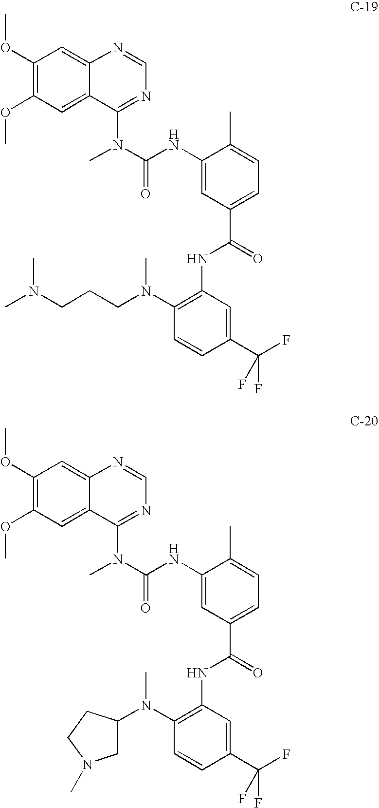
N1=CN=C(N(C)C(=O)NC2=CC(C(NC3=C(N(CCCN(C)C)C)C=CC(C(F)(F)F)=C3)=O)=CC=C2C)C2=CC(OC)=C(OC)C=C12.N1=CN=C(N(C)C(=O)NC2=CC(C(NC3=C(N(C4CN(C)CC4)C)C=CC(C(F)(F)F)=C3)=O)=CC=C2C)C2=CC(OC)=C(OC)C=C12
